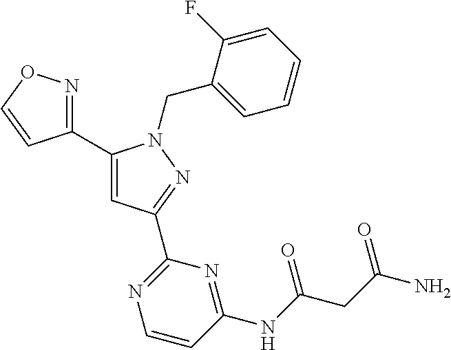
C1(C2=CC(C3=NC=CC(NC(CC(N)=O)=O)=N3)=NN2CC2=CC=CC=C2F)=NOC=C1
